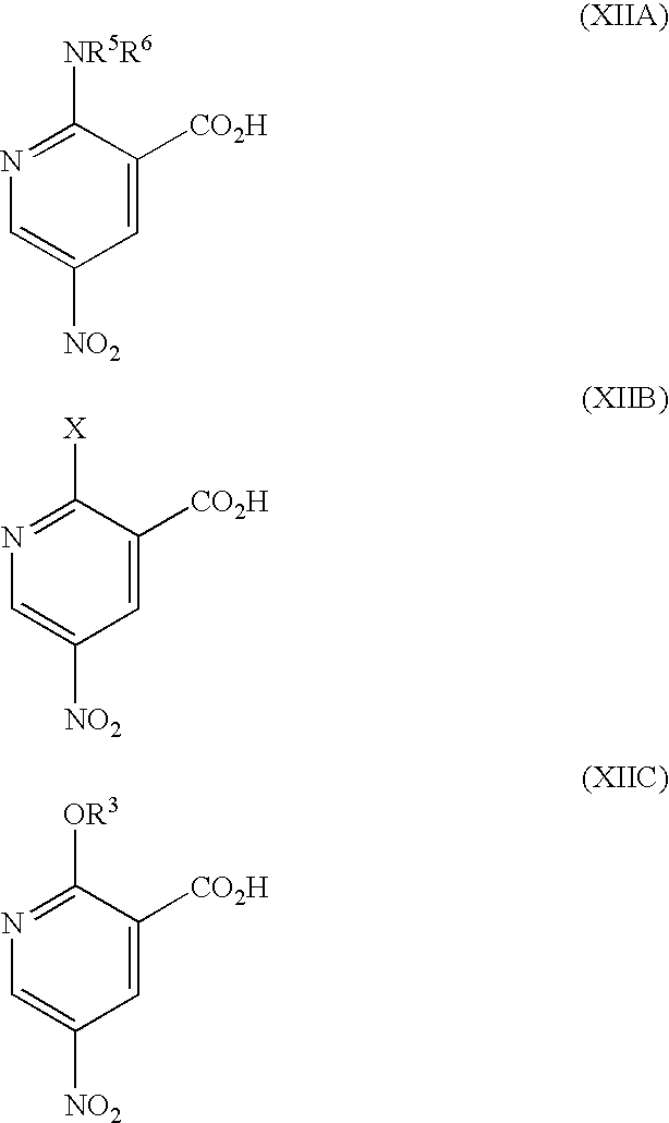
C1=C([CO2H])C([NR5R6])=NC=C1[NO2].C1=C([CO2H])C([X])=NC=C1[NO2].C1=C([CO2H])C([OR3])=NC=C1[NO2]
